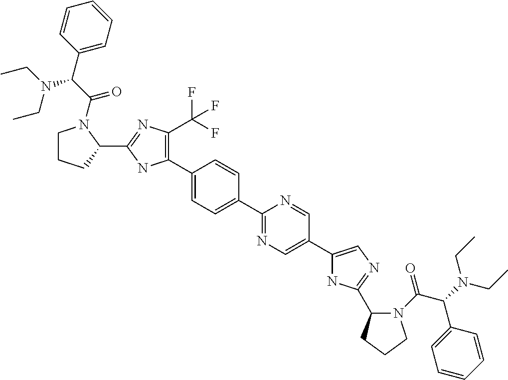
C1(C2=C(C(F)(F)F)N=C(C3CCCN3C(C(C3=CC=CC=C3)N(CC)CC)=O)N2)=CC=C(C2=NC=C(C3=CN=C(C4N(C(C(C5=CC=CC=C5)N(CC)CC)=O)CCC4)N3)C=N2)C=C1
